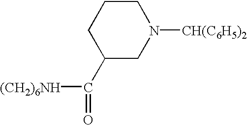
C1(C(=O)[(CH2)6NH])CN([CH(C6H5)2])CCC1
